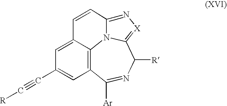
C1=C2C3=C(C=C1C#C[R])C([Ar])=NC([R])C1=[X]N=C(N31)C=C2
